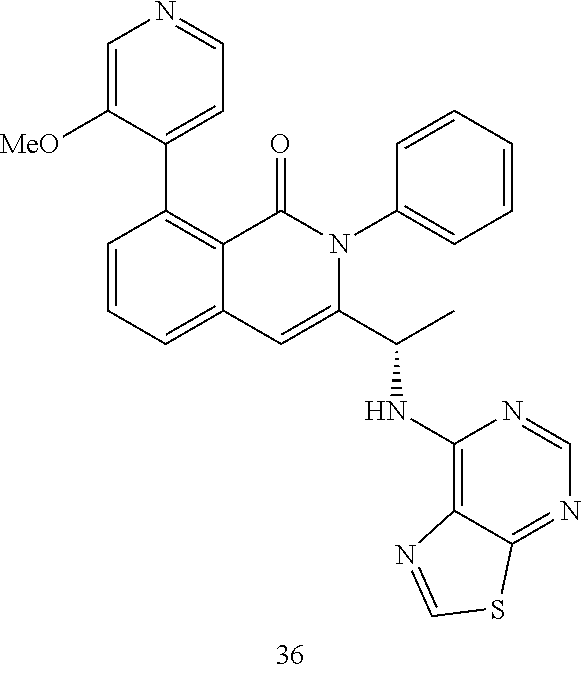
C1=C([MeO])C(C2=C3C(=CC=C2)C=C(C(C)NC2=C4C(=NC=N2)SC=N4)N(C2=CC=CC=C2)C3=O)=CC=N1
